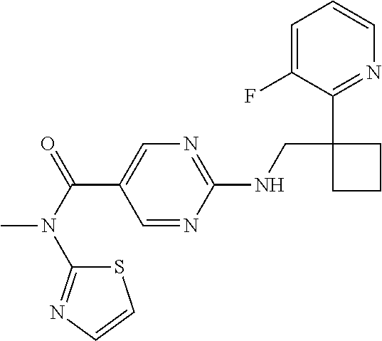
C1(NCC2(C3=NC=CC=C3F)CCC2)=NC=C(C(=O)N(C2=NC=CS2)C)C=N1
